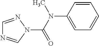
C1=NN(C(N(C)C2=CC=CC=C2)=O)C=N1
